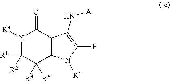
N1([R3])C([R1])([R2])C([RA])([RB])C2=C(C1=O)C(N[A])=C([E])N2[R4]
